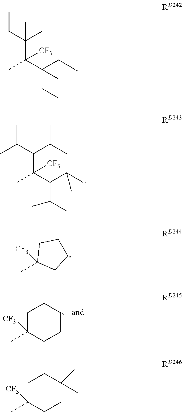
C(C(C(CC)(CC)C)([CF3])C)(CC)(CC)C.C(C(C(C(C)C)C(C)C)(C)[CF3])(C(C)C)C(C)C.C1C(C)([CF3])CCC1.C1C(C)([CF3])CCC(C)(C)C1.C1C(C)([CF3])CCCC1
